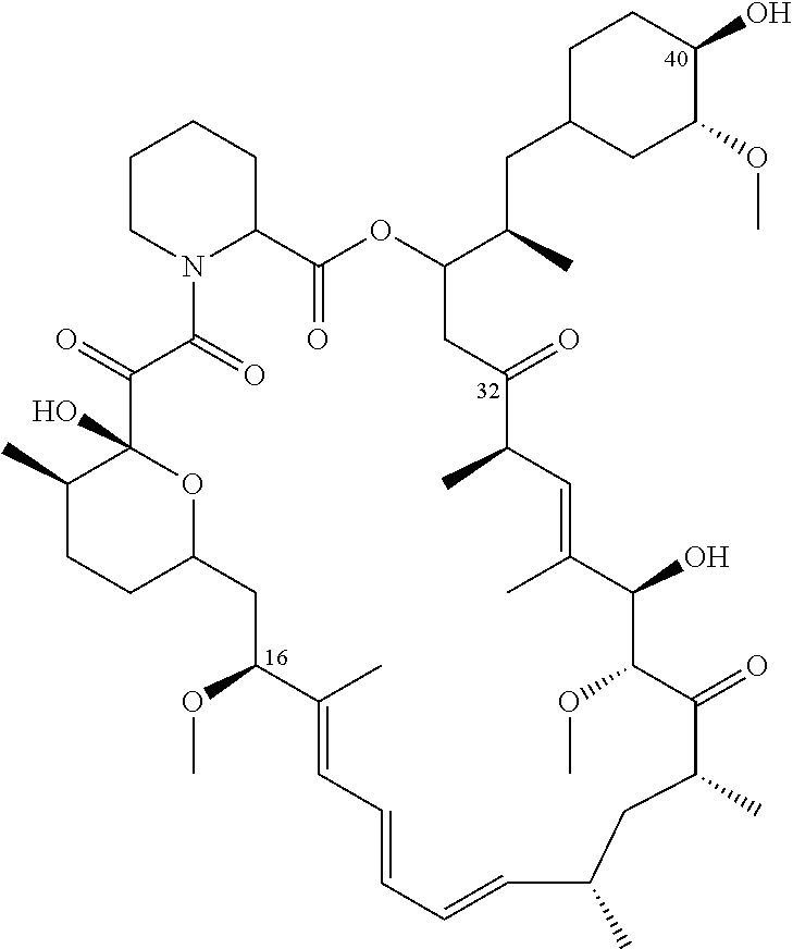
C1CN2C(CC1)C(=O)OC(C(CC1CC(OC)C(O)CC1)C)CC(=O)C(C)C=C(C)C(O)C(OC)C(=O)C(C)CC(C)C=CC=CC=C(C)C(OC)CC1CCC(C)C(O)(C(=O)C2=O)O1
